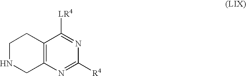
C1NCC2=C(C1)C([LR4])=NC([R4])=N2
